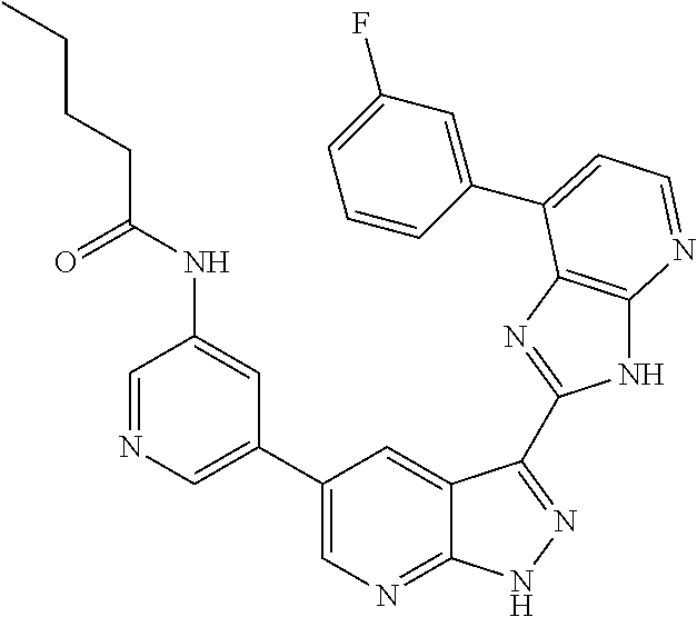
C1=NC=C(C2=CN=C3C(=C2)C(C2=NC4=C(N2)N=CC=C4C2=CC(F)=CC=C2)=NN3)C=C1NC(CCCC)=O
